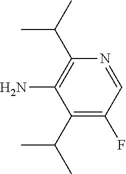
C1(C(C)C)=C(F)C=NC(C(C)C)=C1N
